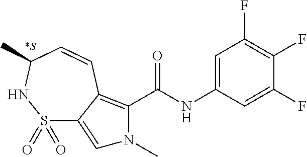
C1(F)=CC(NC(=O)C2=C3C(=CN2C)S(=O)(=O)NC(C)C=C3)=CC(F)=C1F
